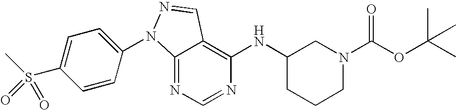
C12=NC=NC(NC3CCCN(C(OC(C)(C)C)=O)C3)=C1C=NN2C1=CC=C(S(C)(=O)=O)C=C1
